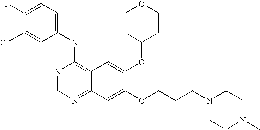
C1=C(Cl)C(F)=CC=C1NC1=C2C(=NC=N1)C=C(OCCCN1CCN(C)CC1)C(OC1CCOCC1)=C2
